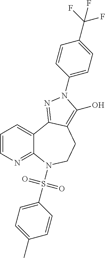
C1=CN=C2C(=C1)C1=NN(C3=CC=C(C(F)(F)F)C=C3)C(O)=C1CCN2S(C1=CC=C(C)C=C1)(=O)=O
